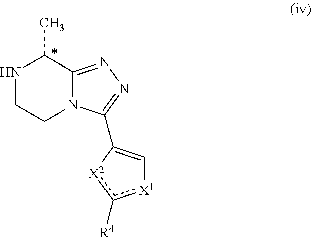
N1CCN2C(=NN=C2C2=C[X1]c([R4])[X2]2)C1C
